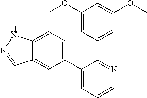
C12=CC=C(C3=CC=CN=C3C3=CC(OC)=CC(OC)=C3)C=C1C=NN2
